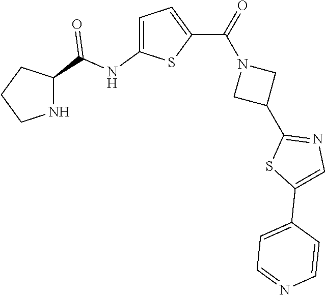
C1CNC(C(NC2=CC=C(C(=O)N3CC(C4=NC=C(C5=CC=NC=C5)S4)C3)S2)=O)C1
